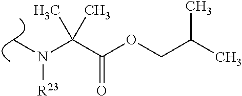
CN(C(C(OCC(C)C)=O)(C)C)[R23]
